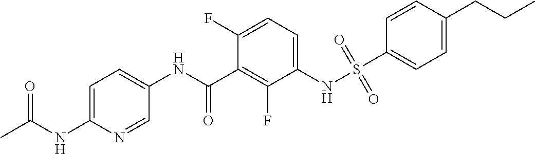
C1=C(NC(C)=O)N=CC(NC(C2=C(F)C(NS(C3=CC=C(CCC)C=C3)(=O)=O)=CC=C2F)=O)=C1
